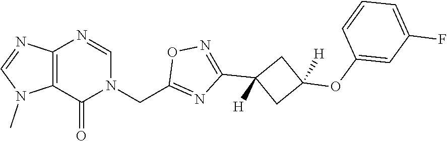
C12=C(N=CN(CC3=NC(C4([H])CC(OC5=CC(F)=CC=C5)([H])C4)=NO3)C1=O)N=CN2C
